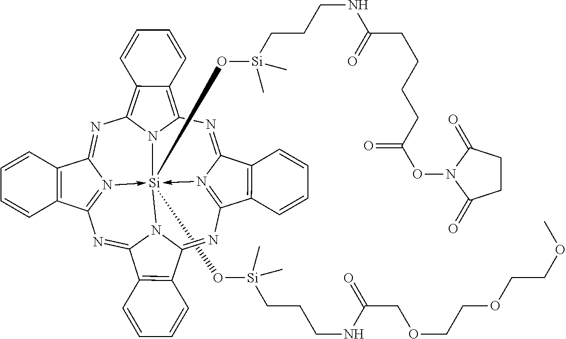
[Si]123(O[Si](CCCNC(COCCOCCOC)=O)(C)C)(O[Si](CCCNC(CCCCC(ON4C(=O)CCC4=O)=O)=O)(C)C)-N4=C5C6=C(C4=NC4=C7C(=C(N=C8N->1=C(N=C1N2C(=N5)C2=C1C=CC=C2)C1=C8C=CC=C1)N34)C=CC=C7)C=CC=C6
